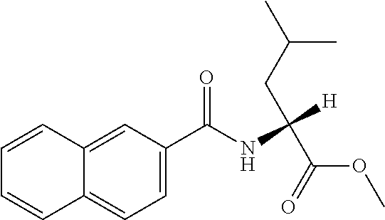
C12=CC=C(C(NC([H])(C(=O)OC)CC(C)C)=O)C=C1C=CC=C2
